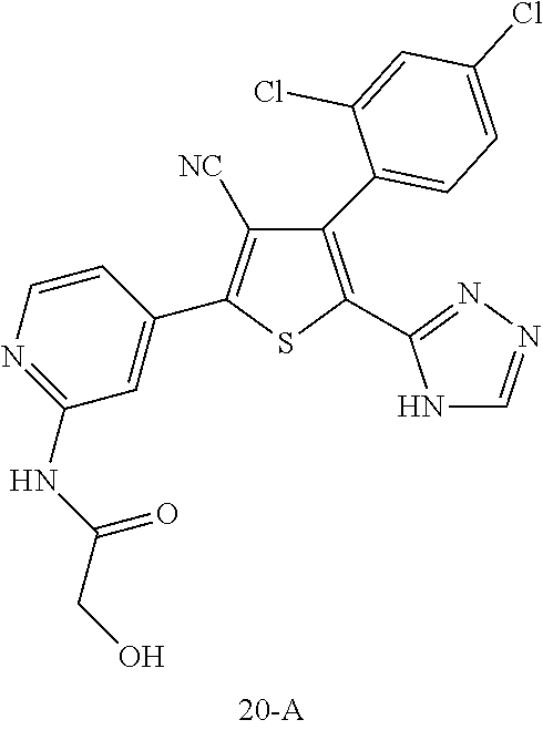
C1(C2=CC=C(Cl)C=C2Cl)=C(C2=NN=CN2)SC(C2=CC(NC(CO)=O)=NC=C2)=C1[NC]
